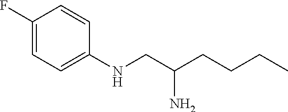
C1(F)=CC=C(NCC(CCCC)N)C=C1
